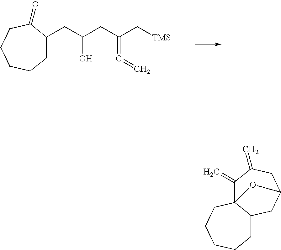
C1(=C)C23C(CC(CC1=C)O2)CCCCC3.C(C(CC(C[TMS])=C=C)O)C1CCCCCC1=O
